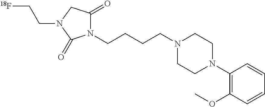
N1(CCCCN2CCN(C3=C(OC)C=CC=C3)CC2)C(=O)CN(CC[18F])C1=O
